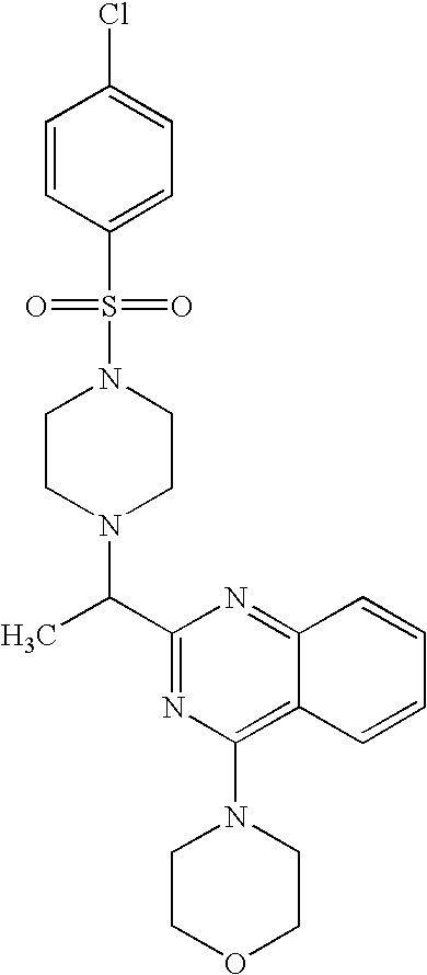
C(C1=NC(N2CCOCC2)=C2C(=N1)C=CC=C2)(C)N1CCN(S(C2=CC=C(Cl)C=C2)(=O)=O)CC1
